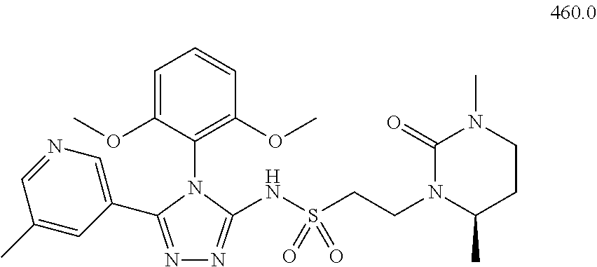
N(S(CCN1C(C)CCN(C)C1=O)(=O)=O)C1=NN=C(C2=CN=CC(C)=C2)N1C1=C(OC)C=CC=C1OC
